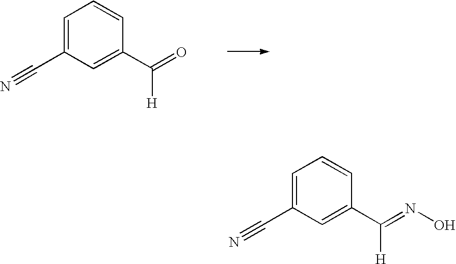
C1=C(C#N)C=C(C(=O)[H])C=C1.C1=C(C#N)C=C(C(=NO)[H])C=C1
